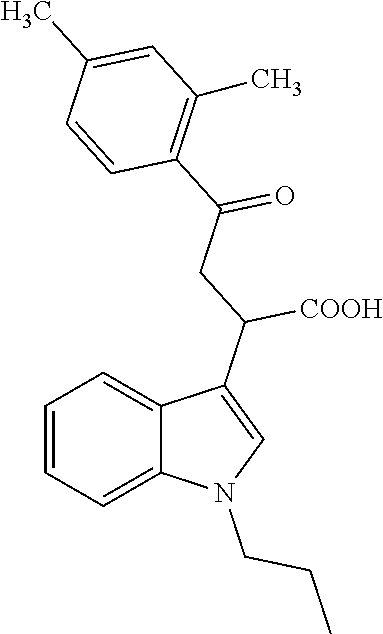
C1=CC=C2C(=C1)C(C([COOH])CC(=O)C1=C(C)C=C(C)C=C1)=CN2CCC
